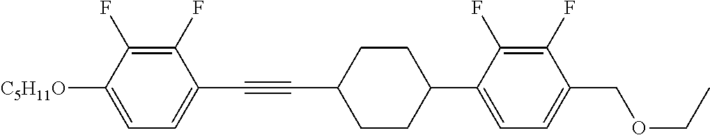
C1(F)=C(F)C([C5H11O])=CC=C1C#CC1CCC(C2=CC=C(COCC)C(F)=C2F)CC1
